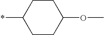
*C1CCC(OC)CC1
